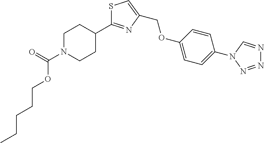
C1(C2=NC(COC3=CC=C(N4C=NN=N4)C=C3)=CS2)CCN(C(=O)OCCCCC)CC1
